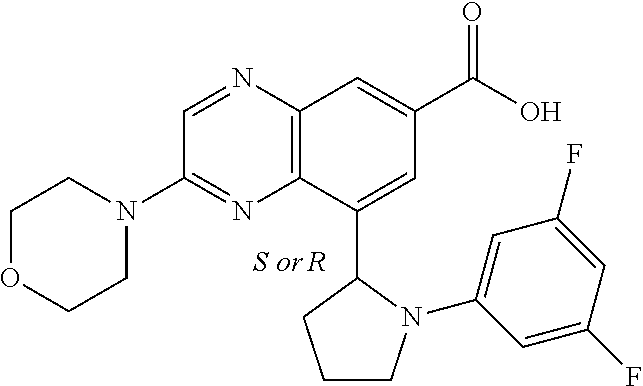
C1OCCN(C2=NC3=C(N=C2)C=C(C(O)=O)C=C3C2N(C3=CC(F)=CC(F)=C3)CCC2)C1
